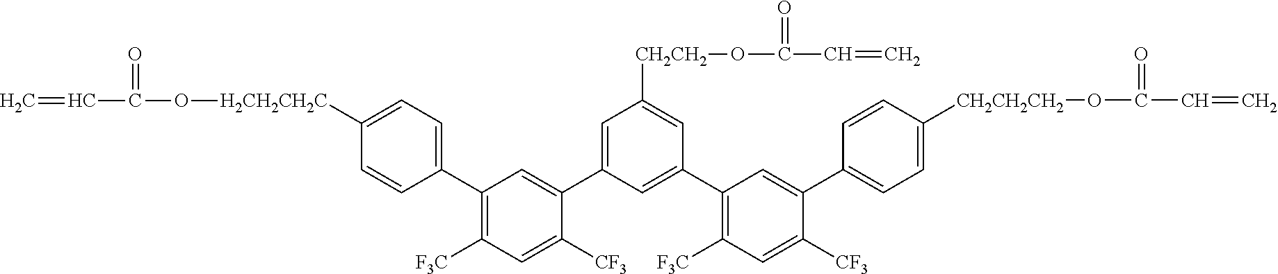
C1=C(C2=CC(C3=CC=C([H2CH2CH2C]OC(C=C)=O)C=C3)=C([F3C])C=C2[CF3])C=C(C2=C([F3C])C=C([CF3])C(C3=CC=C([CH2CH2CH2]OC(C=C)=O)C=C3)=C2)C=C1[CH2CH2]OC(C=C)=O
